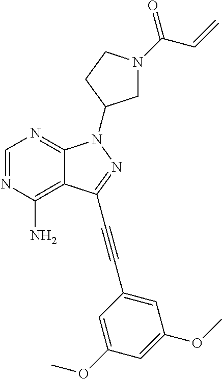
C1=NC(N)=C2C(=N1)N(C1CN(C(C=C)=O)CC1)N=C2C#CC1=CC(OC)=CC(OC)=C1
